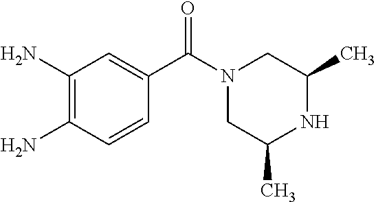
C1(N)=C(N)C=CC(C(N2CC(C)NC(C)C2)=O)=C1
